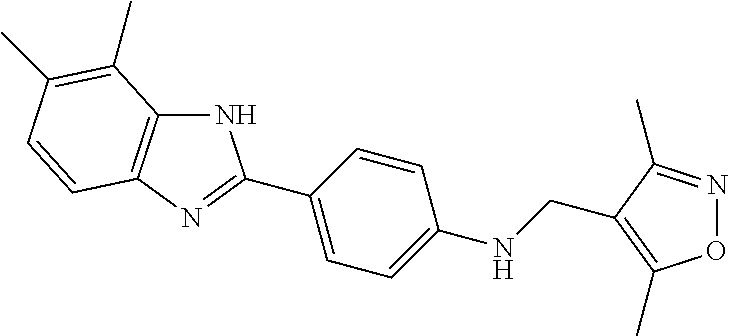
O1N=C(C)C(CNC2=CC=C(C3=NC4=C(N3)C(C)=C(C)C=C4)C=C2)=C1C
